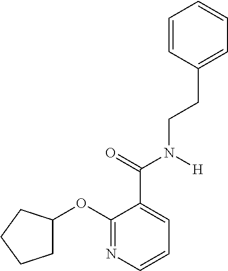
C1=CC=CC=C1CCN(C(C1=CC=CN=C1OC1CCCC1)=O)[H]
